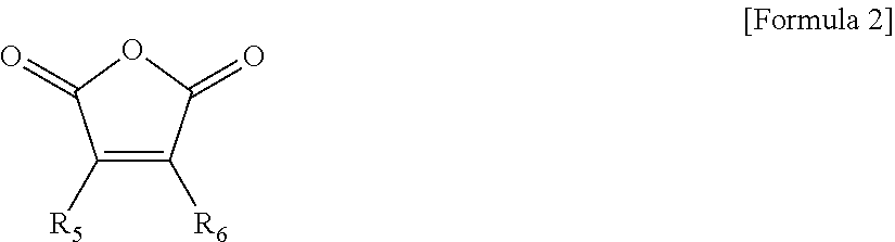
C1([R5])=C([R6])C(=O)OC1=O
